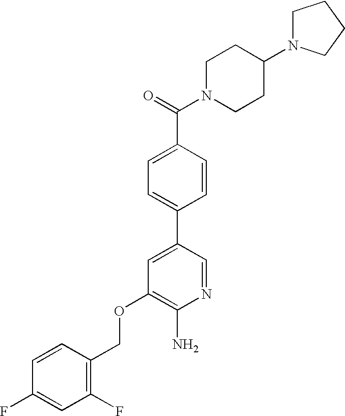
C(OC1=C(N)N=CC(C2=CC=C(C(=O)N3CCC(N4CCCC4)CC3)C=C2)=C1)C1=C(F)C=C(F)C=C1
